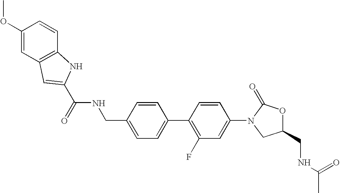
C1=C(CNC(=O)C2=CC3=C(C=CC(OC)=C3)N2)C=CC(C2=C(F)C=C(N3CC(CNC(C)=O)OC3=O)C=C2)=C1
